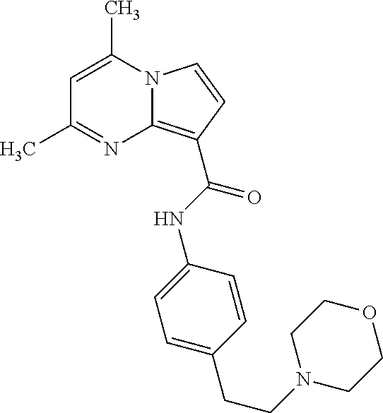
C1=C(C)N2C(=C(C(=O)NC3=CC=C(CCN4CCOCC4)C=C3)C=C2)N=C1C
